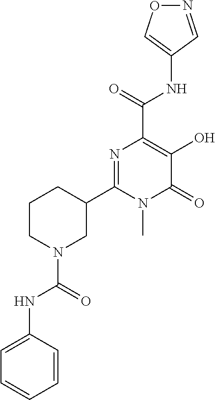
O1N=CC(NC(C2=C(O)C(=O)N(C)C(C3CCCN(C(=O)NC4=CC=CC=C4)C3)=N2)=O)=C1
